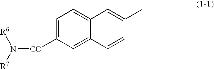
C1=C([CO]N([R7])[R6])C=C2C(=C1)C=C(C)C=C2
